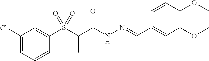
C1(S(C(C(NN=CC2=CC(OC)=C(OC)C=C2)=O)C)(=O)=O)=CC(Cl)=CC=C1
